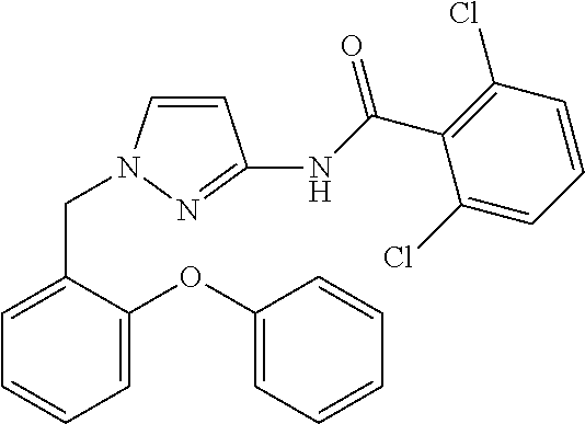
C1=C(OC2=CC=CC=C2)C(CN2C=CC(NC(C3=C(Cl)C=CC=C3Cl)=O)=N2)=CC=C1
